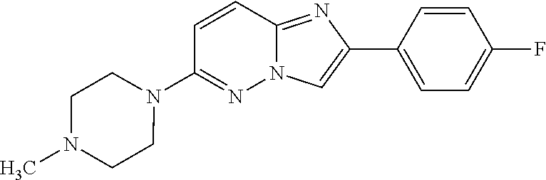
C1(N2CCN(C)CC2)=NN2C(=NC(C3=CC=C(F)C=C3)=C2)C=C1
